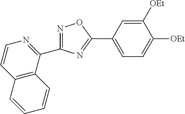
C1([OEt])=CC(C2=NC(C3=NC=CC4=C3C=CC=C4)=NO2)=CC=C1[OEt]
